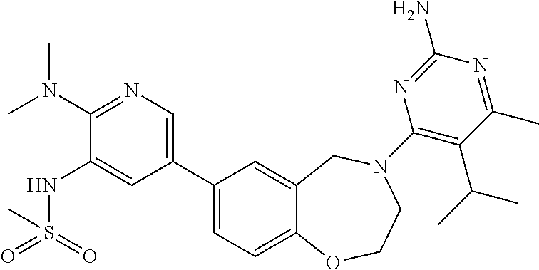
C1(N(C)C)=NC=C(C2=CC=C3C(=C2)CN(C2=C(C(C)C)C(C)=NC(N)=N2)CCO3)C=C1NS(=O)(=O)C
